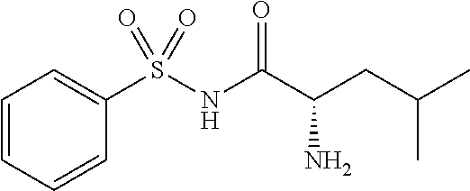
C1=CC=CC(S(NC(C(CC(C)C)N)=O)(=O)=O)=C1
